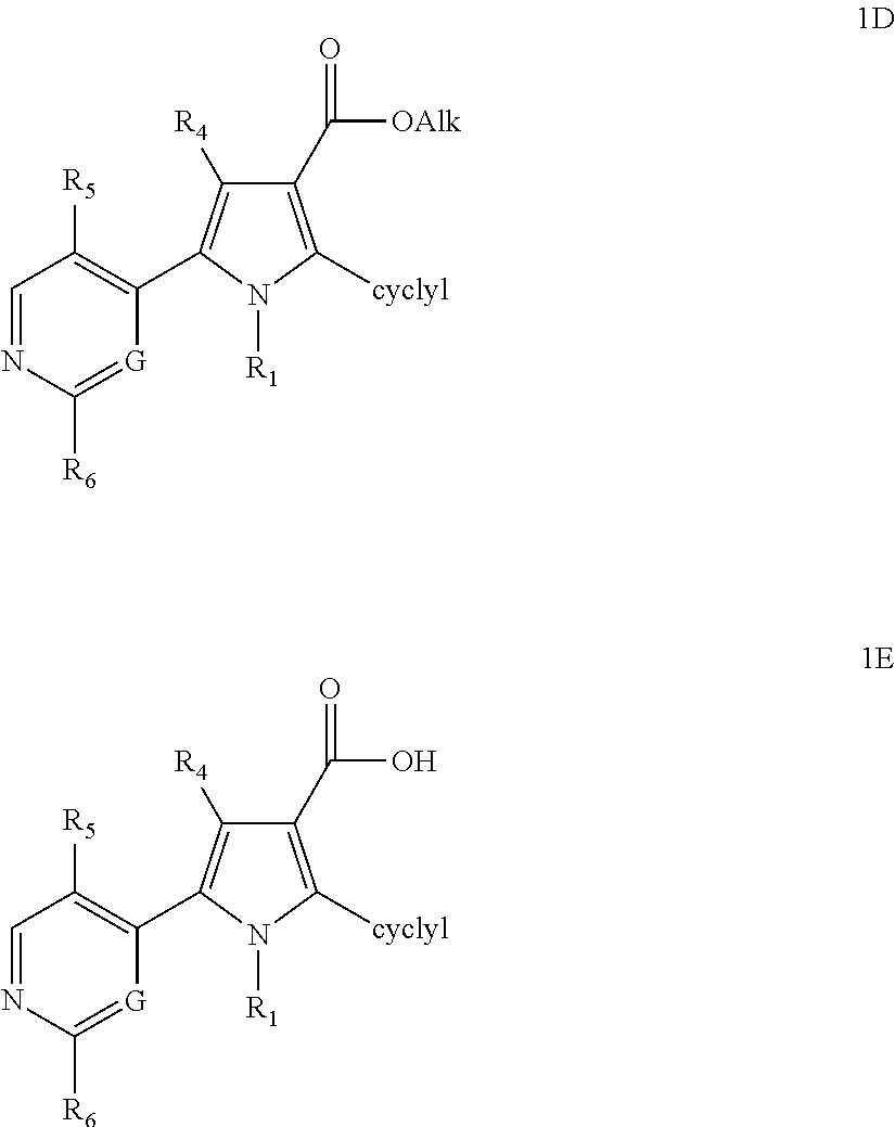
C1(C2=C([R4])C(C([OAlk])=O)=C([cyclyl])N2[R1])=C([R5])C=NC([R6])=[G]1.C1(C2=C([R4])C(C(O)=O)=C([cyclyl])N2[R1])=C([R5])C=NC([R6])=[G]1
